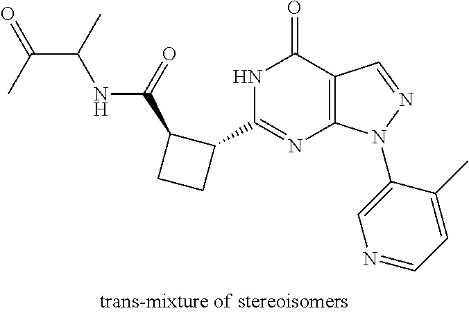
N1C(C2C(C(NC(C(=O)C)C)=O)CC2)=NC2=C(C1=O)C=NN2C1=CN=CC=C1C
